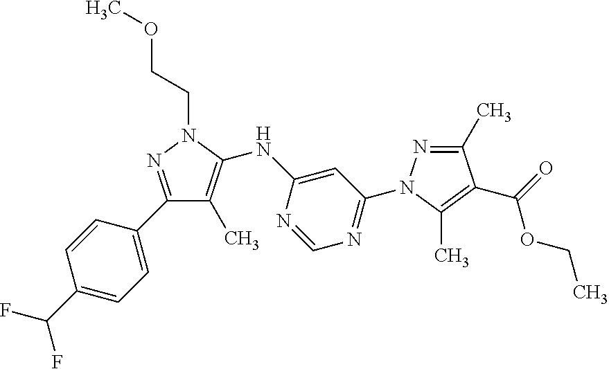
C1(C2=CC=C(C(F)F)C=C2)=NN(CCOC)C(NC2=CC(N3N=C(C)C(C(OCC)=O)=C3C)=NC=N2)=C1C
